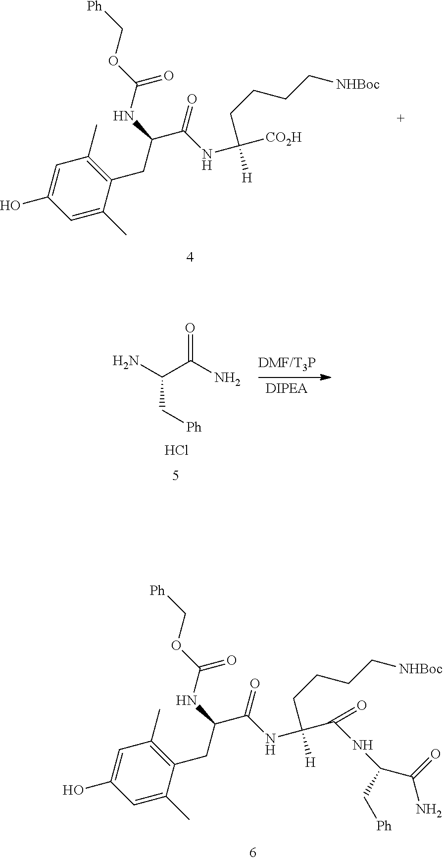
C1=C(C)C(CC(NC(OC[Ph])=O)C(NC([CO2H])(CCCC[NHBoc])[H])=O)=C(C)C=C1O.C1=C(C)C(CC(NC(OC[Ph])=O)C(NC(C(NC(C(=O)N)C[Ph])=O)(CCCC[NHBoc])[H])=O)=C(C)C=C1O.NC(C(N)=O)C[Ph].Cl
